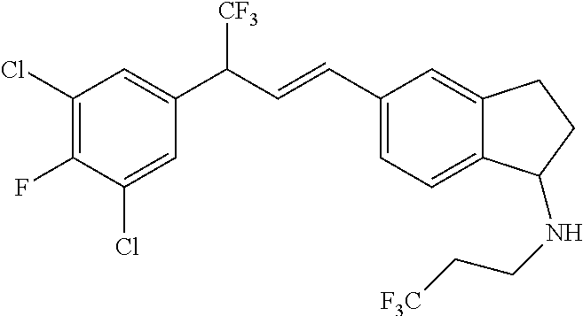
C12=CC=C(C=CC(C3=CC(Cl)=C(F)C(Cl)=C3)[CF3])C=C1CCC2NCC[F3C]
